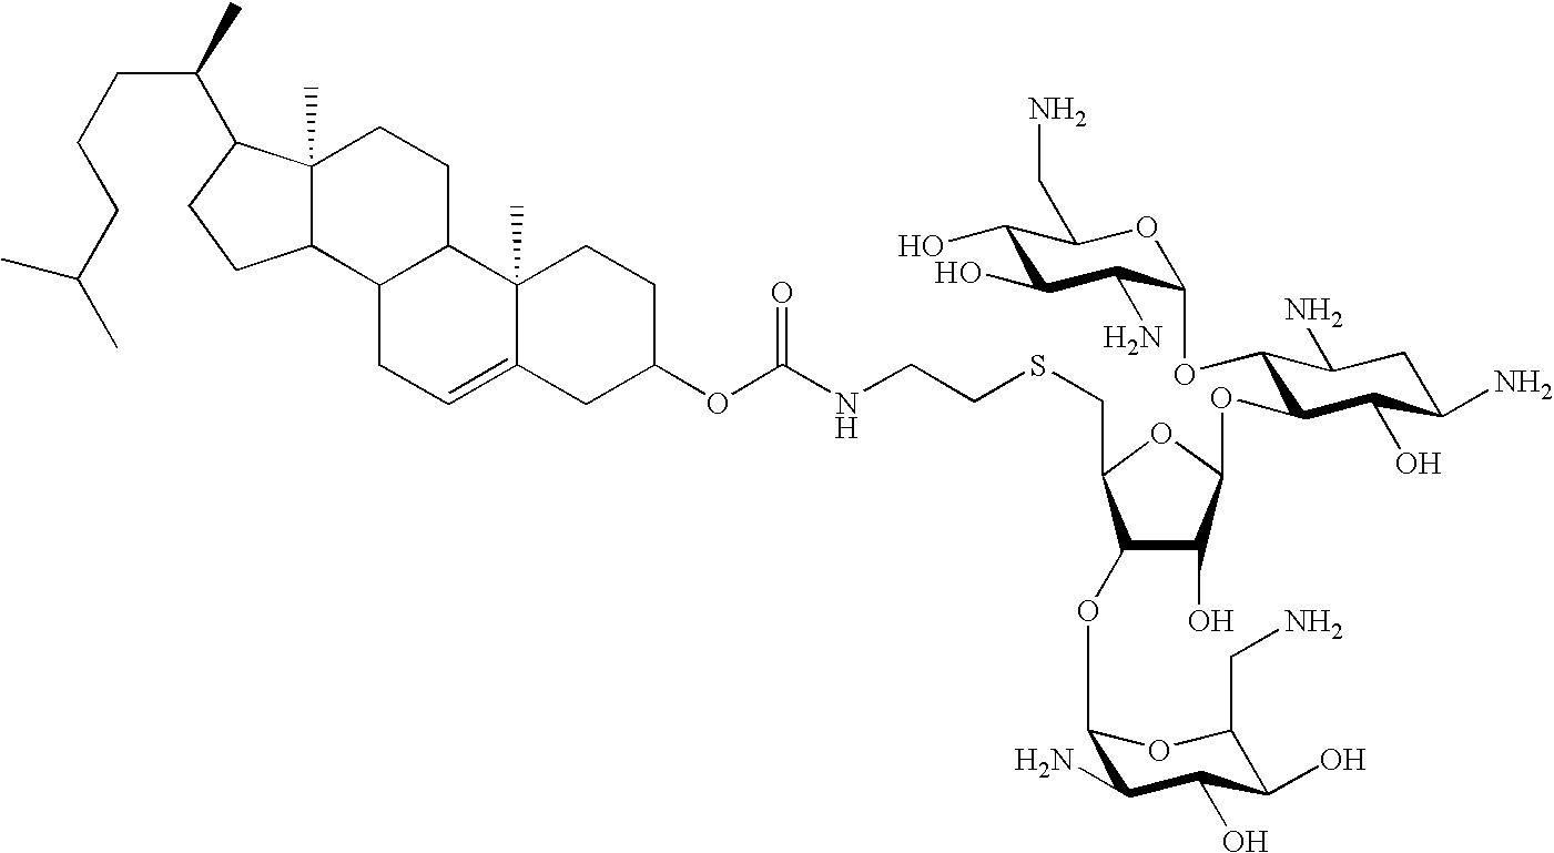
C1(OC2C(N)C(O)C(O)C(CN)O2)C(CSCCNC(OC2CCC3(C)C(=CCC4C3CCC3(C)C4CCC3C(CCCC(C)C)C)C2)=O)OC(OC2C(OC3C(N)C(O)C(O)C(CN)O3)C(N)CC(N)C2O)C1O
